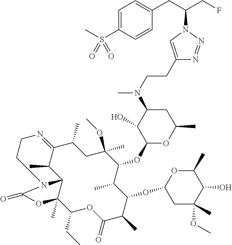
C1(C)C2=NCCN3C(C2C)C(C)(C(CC)OC(=O)C(C)C(OC2CC(OC)(C)C(O)C(C)O2)C(C)C(OC2OC(C)CC(N(CCC4=CN(C(CC5=CC=C(S(C)(=O)=O)C=C5)CF)N=N4)C)C2O)C(C)(OC)C1)OC3=O
